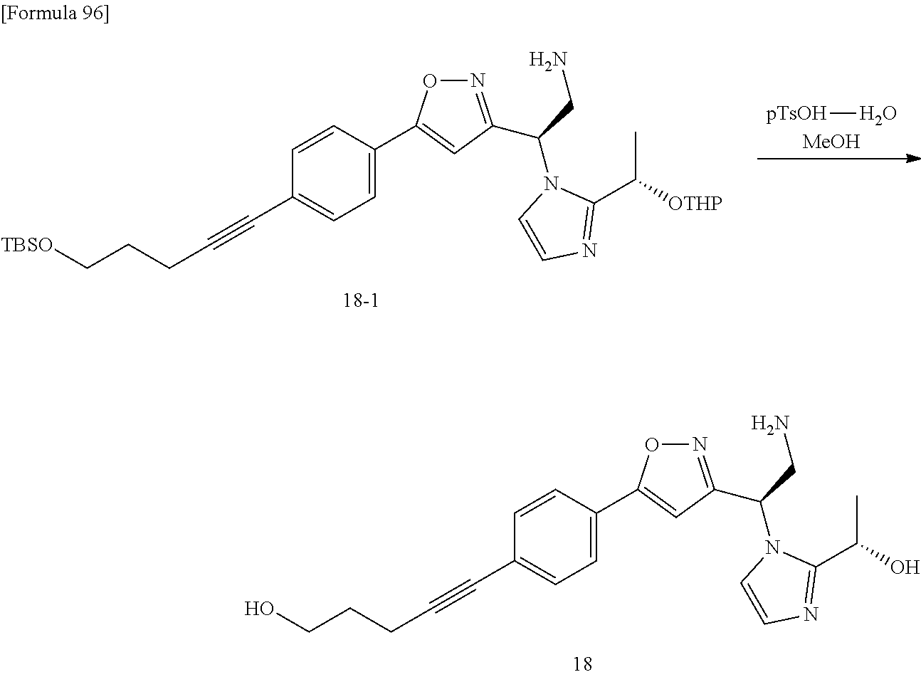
C(#CC1=CC=C(C2=CC(C(CN)N3C(C(C)O)=NC=C3)=NO2)C=C1)CCCO.[pTsOH]O.[MeOH].C(#CC1=CC=C(C2=CC(C(CN)N3C(C(C)[OTHP])=NC=C3)=NO2)C=C1)CCC[TBSO]
